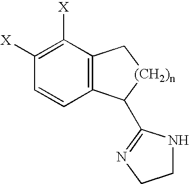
C1([X])=C([X])C2=C(C=C1)C(C1=NCCN1)[(CH2)n]C2
